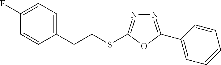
N1=C(C2=CC=CC=C2)OC(SCCC2=CC=C(F)C=C2)=N1
